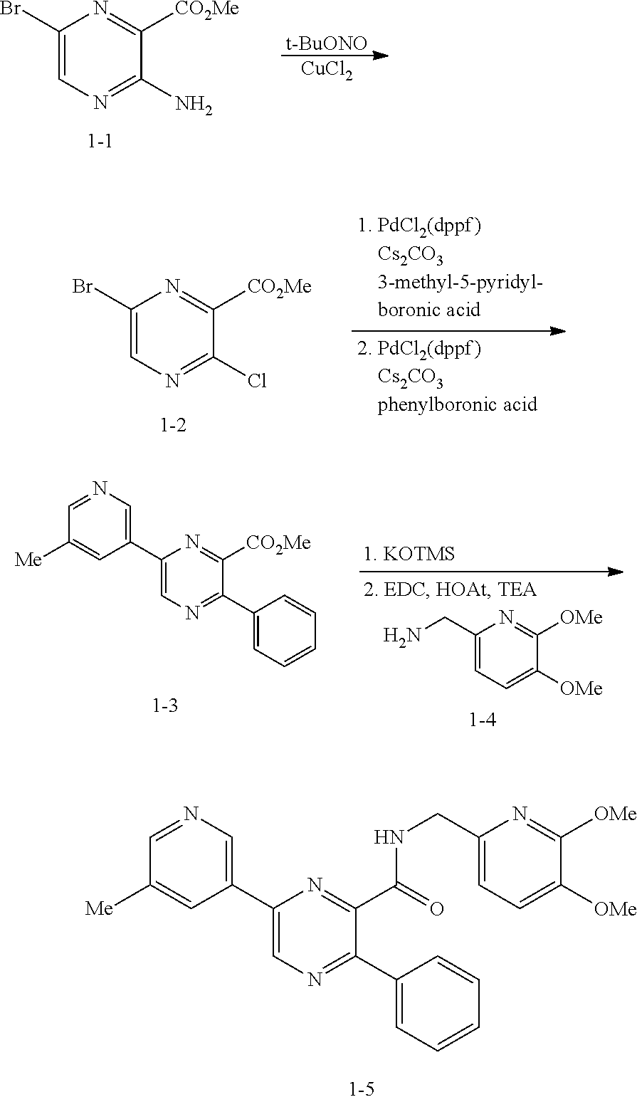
C1(C2=CN=C(C3=CC=CC=C3)C(C(=O)NCC3=CC=C([OMe])C([OMe])=N3)=N2)=CN=CC([Me])=C1.C1(CN)=CC=C([OMe])C([OMe])=N1.C1(C2=CN=C(C3=CC=CC=C3)C([CO2Me])=N2)=CN=CC([Me])=C1.[t-BuONO].[CuCl2].C1(Br)=CN=C(N)C([CO2Me])=N1.[1-1].C1(Br)=CN=C(Cl)C([CO2Me])=N1.[1-2]
